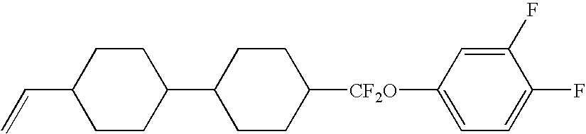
C1CC(C2CCC(C=C)CC2)CCC1[CF2O]C1=CC=C(F)C(F)=C1
